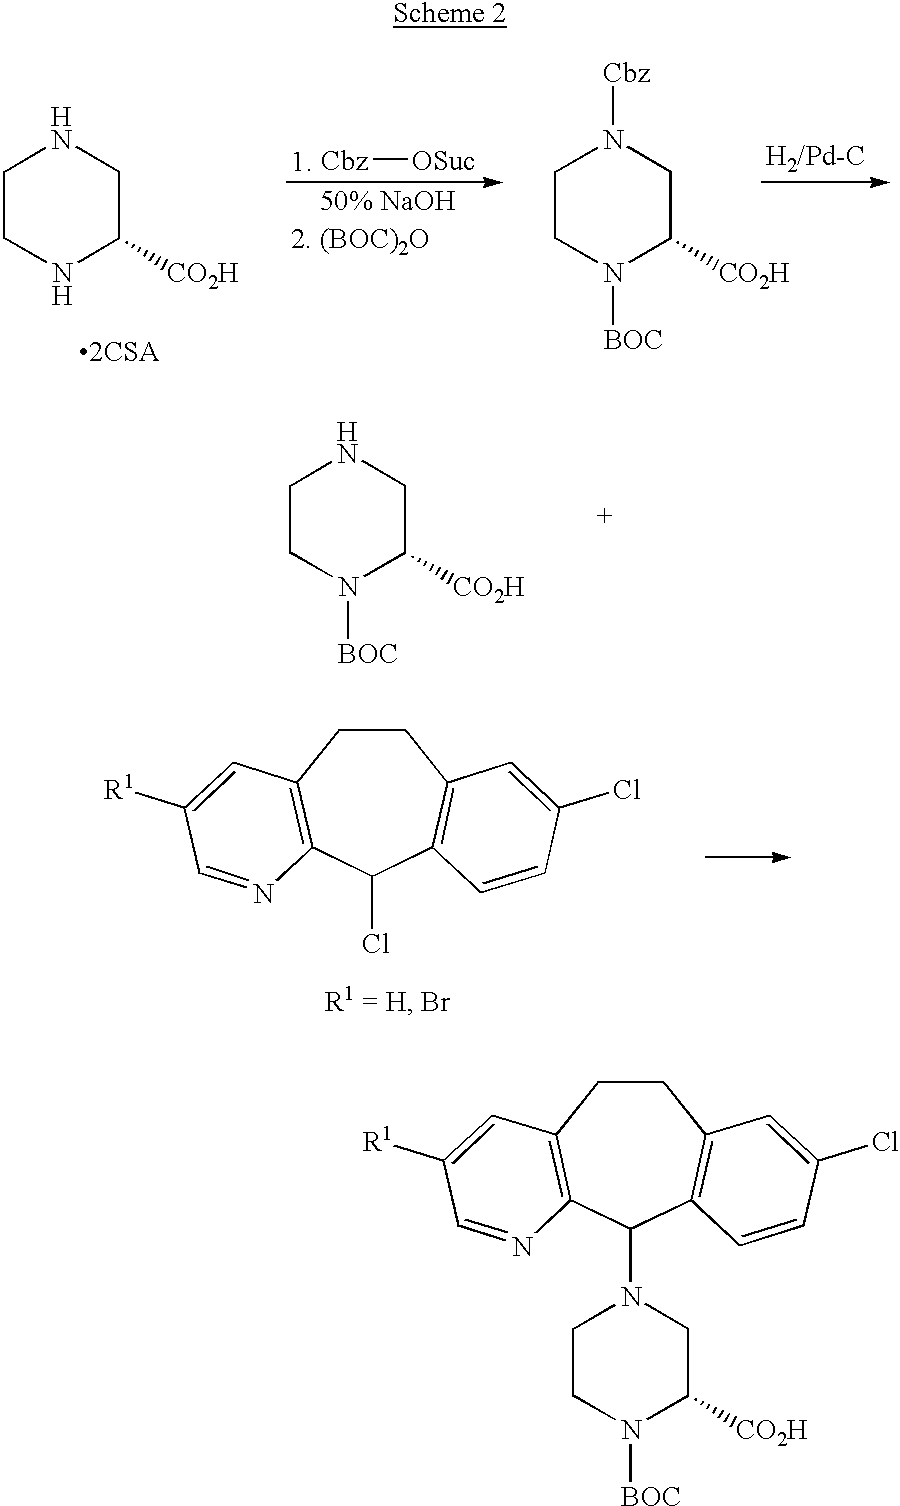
C1CC2=C(C(N3CCN([BOC])C([CO2H])C3)C3=C1C=C(Cl)C=C3)N=CC([R1])=C2.C1CNC([CO2H])CN1.[2CSA].[Cbz][OSuc].C1CN([BOC])C([CO2H])CN1[Cbz].C1CN([BOC])C([CO2H])CN1.C1CC2=C(C(Cl)C3=C1C=C(Cl)C=C3)N=CC([R1])=C2
